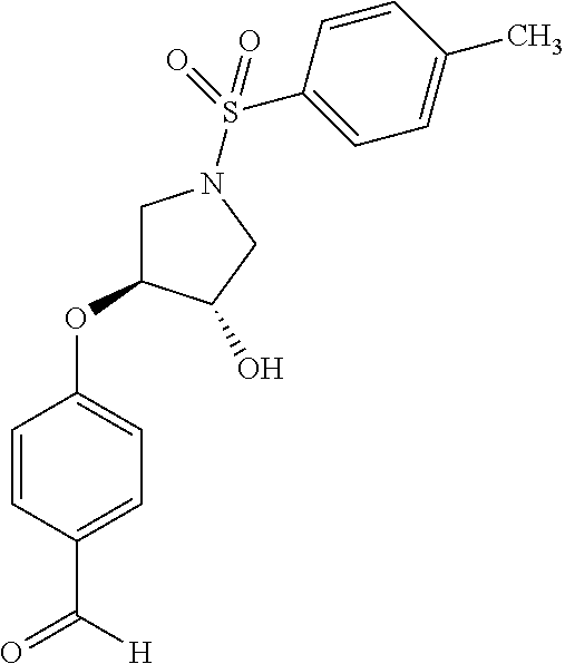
C1=CC(C([H])=O)=CC=C1OC1CN(S(C2=CC=C(C)C=C2)(=O)=O)CC1O
